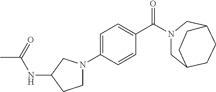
C1C2CCC(CN1C(C1=CC=C(N3CCC(NC(C)=O)C3)C=C1)=O)CC2
